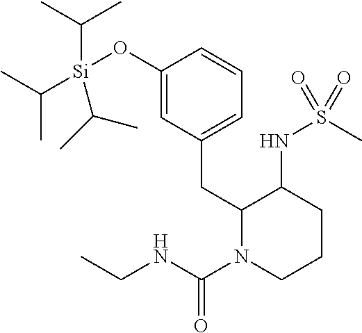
O(C1=CC(CC2N(C(NCC)=O)CCCC2NS(C)(=O)=O)=CC=C1)[Si](C(C)C)(C(C)C)C(C)C
